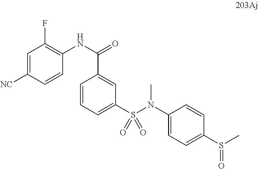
C1=C([NC])C=CC(NC(=O)C2=CC(S(N(C3=CC=C(S(C)=O)C=C3)C)(=O)=O)=CC=C2)=C1F
